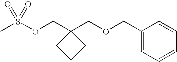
O(CC1(COCC2=CC=CC=C2)CCC1)S(C)(=O)=O
